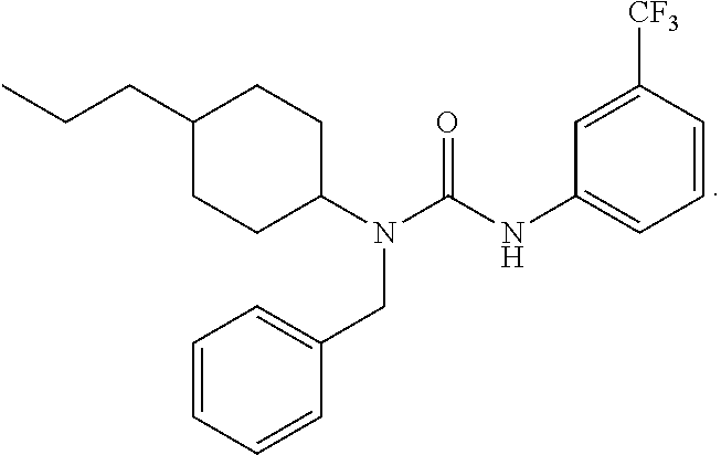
CCCC1CCC(N(CC2=CC=CC=C2)C(=O)NC2=CC=CC([CF3])=C2)CC1
